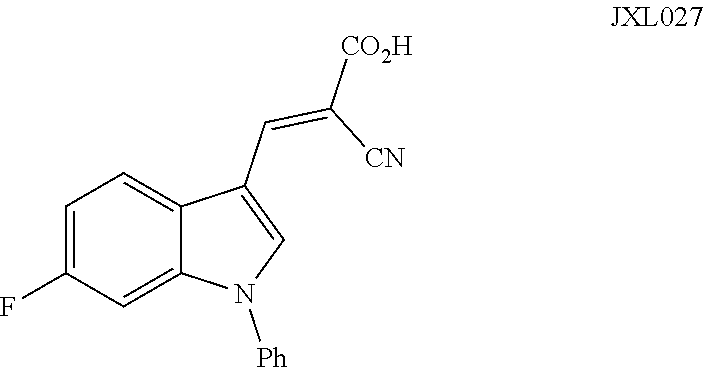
C1=C(F)C=C2C(=C1)C(C=C([CN])[CO2H])=CN2[Ph]
